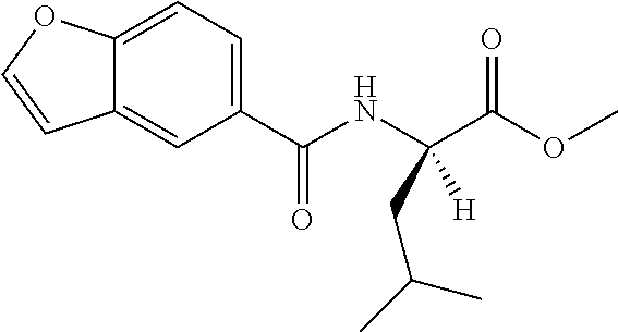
C12=CC=C(C(NC(C(OC)=O)(CC(C)C)[H])=O)C=C1C=CO2
